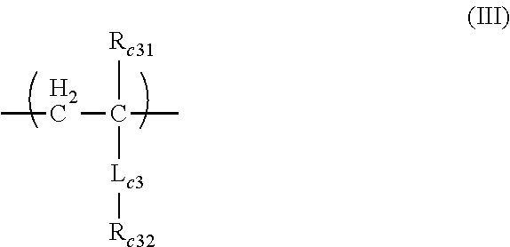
[Rc31]C(CC)([Lc3][Rc32])C
